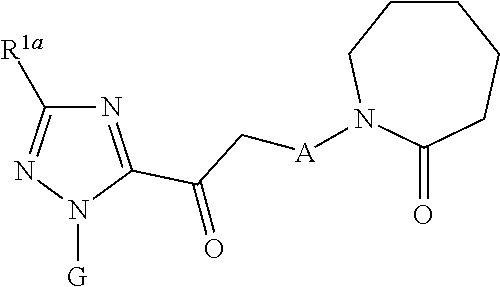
N1=C(C(C[A]N2CCCCCC2=O)=O)N([G])N=C1[R1a]
